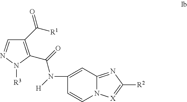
C1(C(=O)[R1])=C(C(=O)N([H])C2=CC3=NC([R2])=[X]N3C=C2)N([R3])N=C1
